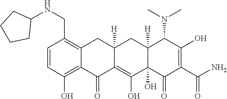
C1=CC(O)=C2C(=C1CNC1CCCC1)CC1([H])C(=C(O)C3(O)C([H])(C1)C(N(C)C)C(O)=C(C(N)=O)C3=O)C2=O
